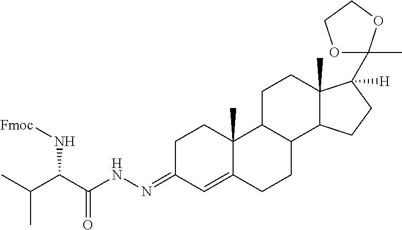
C1C(=NNC(C(C(C)C)N[Fmoc])=O)C=C2C(C)(C1)C1C(CC2)C2C(C)(CC1)C([H])(C1(C)OCCO1)CC2
